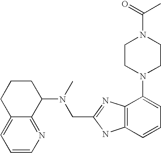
C1=CN=C2C(=C1)CCCC2N(C)CC1=NC2=C(N1)C=CC=C2N1CCN(C(=O)C)CC1
